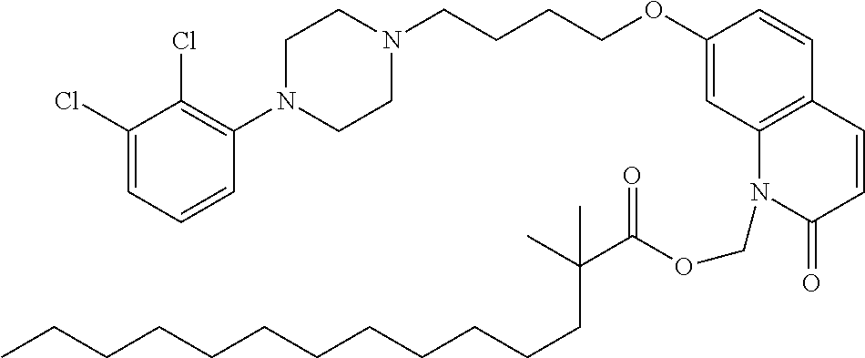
C1(Cl)=CC=CC(N2CCN(CCCCOC3=CC4=C(C=C3)C=CC(=O)N4COC(=O)C(C)(C)CCCCCCCCCCCC)CC2)=C1Cl
